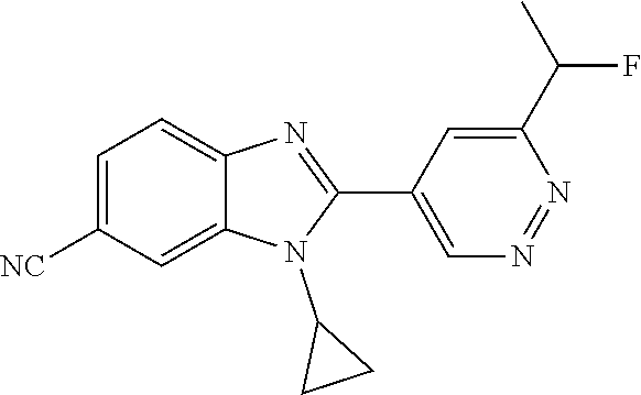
C1=C([NC])C=C2C(=C1)N=C(C1=CN=NC(C(C)F)=C1)N2C1CC1
